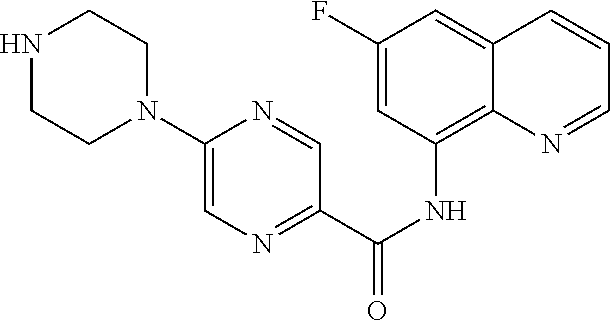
C1(F)=CC(NC(C2=NC=C(N3CCNCC3)N=C2)=O)=C2C(=C1)C=CC=N2
